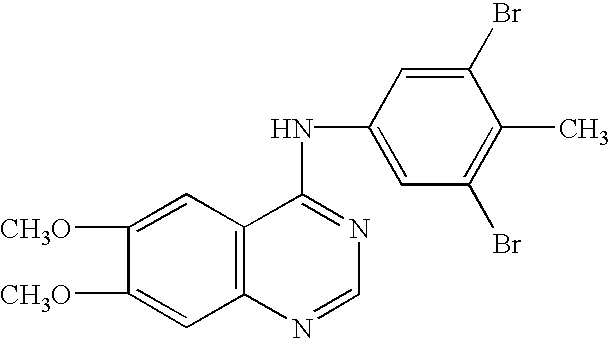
C1([CH3O])=CC2=C(C=C1[CH3O])C(NC1=CC(Br)=C(C)C(Br)=C1)=NC=N2
